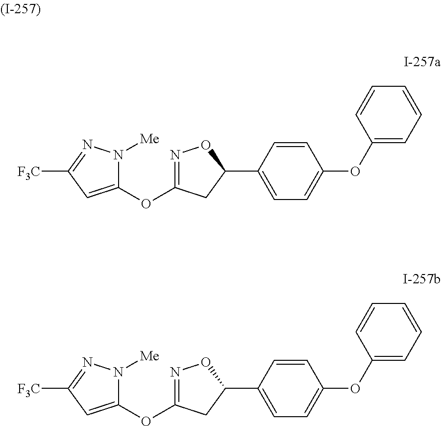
O(C1=NOC(C2=CC=C(OC3=CC=CC=C3)C=C2)C1)C1=CC([F3C])=NN1[Me].O(C1=NOC(C2=CC=C(OC3=CC=CC=C3)C=C2)C1)C1=CC([F3C])=NN1[Me]
